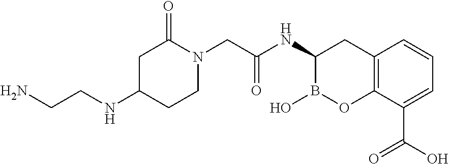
C1C(NCCN)CCN(CC(NC2B(O)OC3=C(C2)C=CC=C3C(O)=O)=O)C1=O
